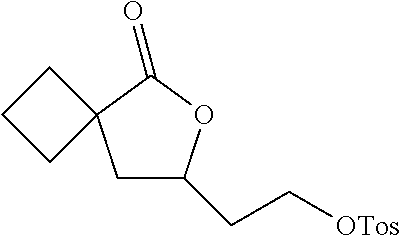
C1C(CC[OTos])OC(=O)C12CCC2
